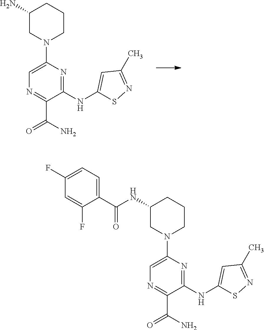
C1(NC2=CC(C)=NS2)=NC(N2CCCC(N)C2)=CN=C1C(N)=O.C1(NC2=CC(C)=NS2)=NC(N2CCCC(NC(C3=CC=C(F)C=C3F)=O)C2)=CN=C1C(N)=O
